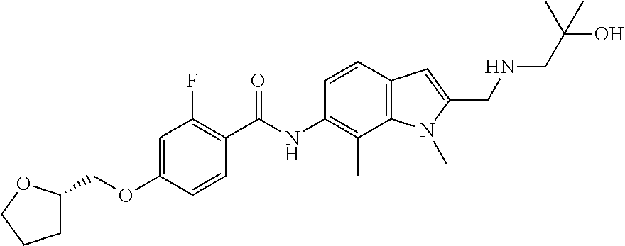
C1=C(OCC2CCCO2)C=CC(C(NC2=C(C)C3=C(C=C2)C=C(CNCC(O)(C)C)N3C)=O)=C1F
